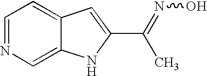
C1=NC=C2C(=C1)C=C(C(C)=NO)N2
